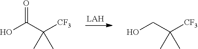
OC(C([CF3])(C)C)=O.OCC([CF3])(C)C
